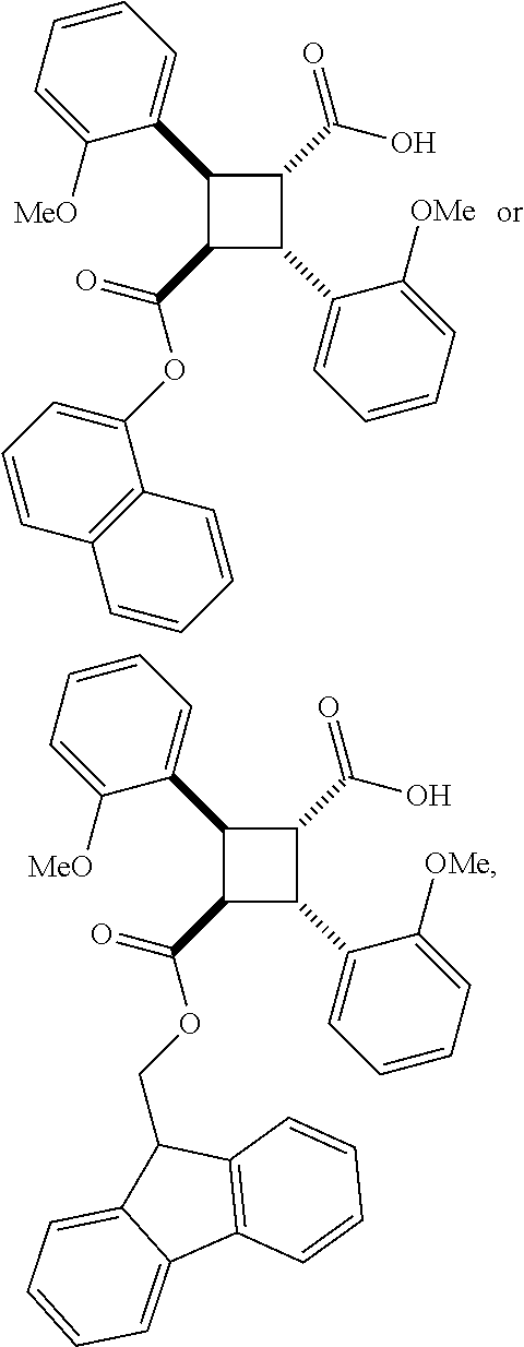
C1=CC=C([MeO])C(C2C(C(=O)OCC3C4=CC=CC=C4C4=C3C=CC=C4)C(C3=CC=CC=C3[OMe])C2C(O)=O)=C1.C1=CC=C([MeO])C(C2C(C(=O)OC3=CC=CC4=C3C=CC=C4)C(C3=CC=CC=C3[OMe])C2C(O)=O)=C1
